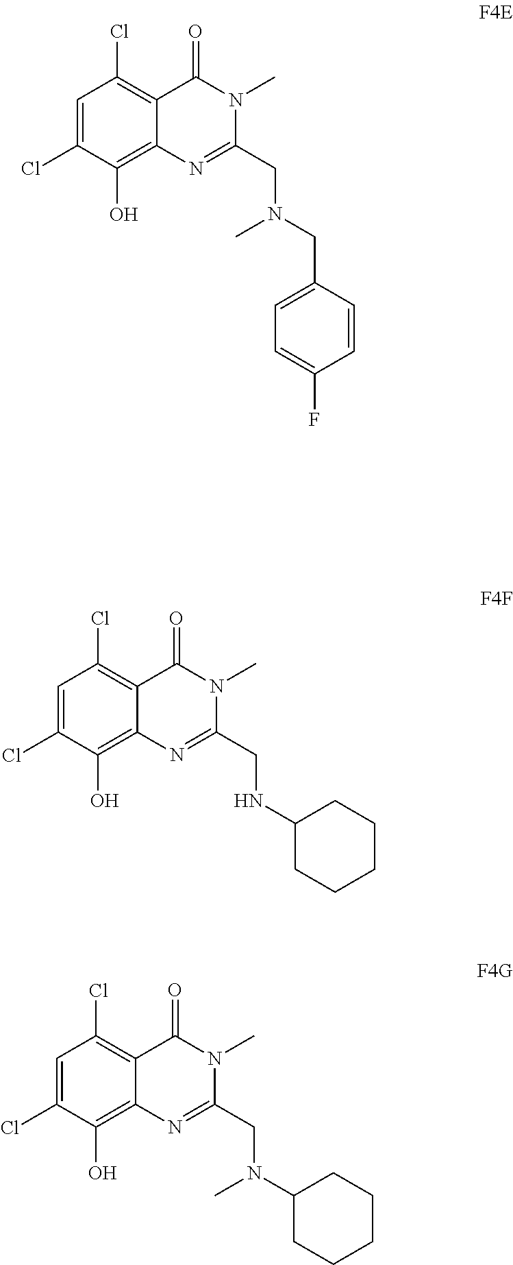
C1=C(Cl)C(O)=C2C(=C1Cl)C(=O)N(C)C(CNC1CCCCC1)=N2.C1=C(Cl)C(O)=C2C(=C1Cl)C(=O)N(C)C(CN(C)C1CCCCC1)=N2.C1=C(Cl)C(O)=C2C(=C1Cl)C(=O)N(C)C(CN(CC1=CC=C(F)C=C1)C)=N2
